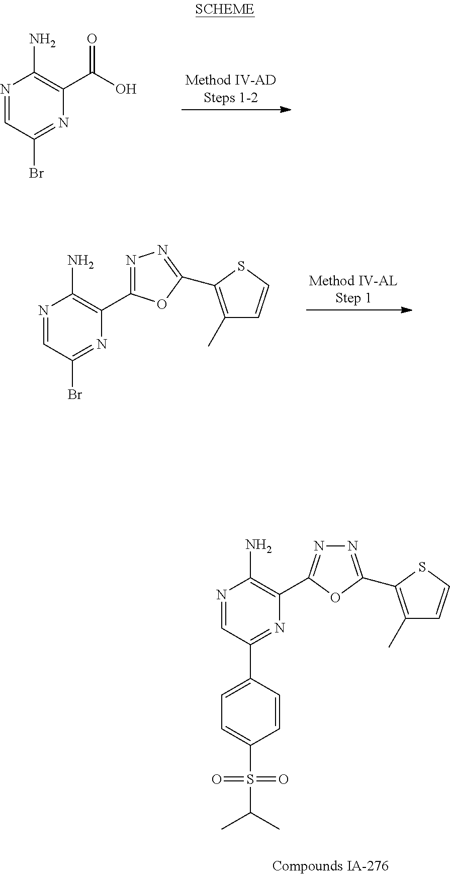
N1=CC(Br)=NC(C(O)=O)=C1N.N1=CC(Br)=NC(C2=NN=C(C3=C(C)C=CS3)O2)=C1N.N1=CC(C2=CC=C(S(=O)(=O)C(C)C)C=C2)=NC(C2=NN=C(C3=C(C)C=CS3)O2)=C1N
